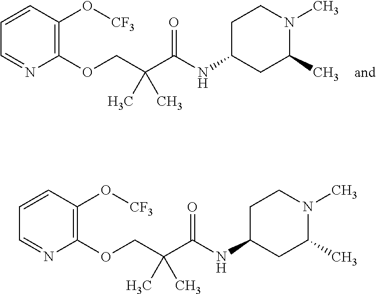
C1=CC(O[CF3])=C(OCC(C(NC2CC(C)N(C)CC2)=O)(C)C)N=C1.C1=CC(O[CF3])=C(OCC(C(NC2CC(C)N(C)CC2)=O)(C)C)N=C1
